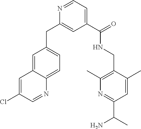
C1=C2C(=CC=C1CC1=CC(C(=O)NCC3=C(C)N=C(C(C)N)C=C3C)=CC=N1)N=CC(Cl)=C2
